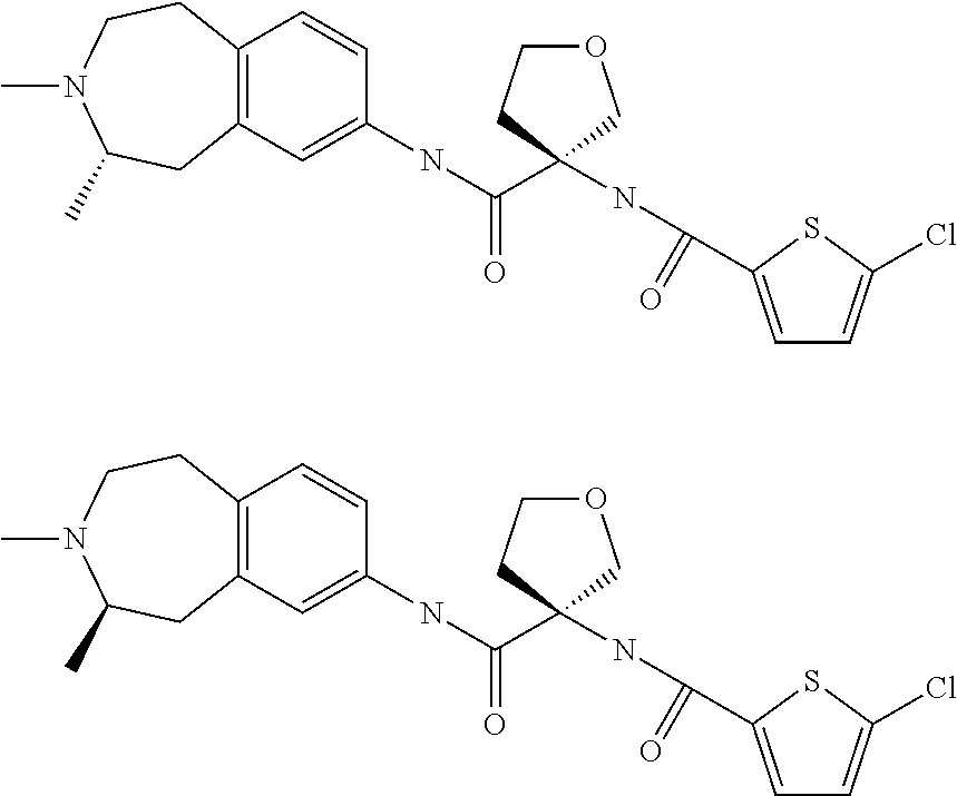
C12=C(C=C(NC(C3(NC(=O)C4=CC=C(Cl)S4)COCC3)=O)C=C1)CC(C)N(C)CC2.C12=C(C=C(NC(C3(NC(=O)C4=CC=C(Cl)S4)COCC3)=O)C=C1)CC(C)N(C)CC2
